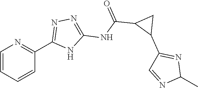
C1=CC=CC(C2=NN=C(NC(C3C(C4=NC(C)N=C4)C3)=O)N2)=N1
